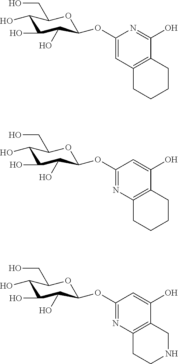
C1(O)C(O)C(O)C(OC2=CC3=C(C(O)=N2)CCCC3)OC1CO.C1(O)C(O)C(O)C(OC2=NC3=C(C(O)=C2)CCCC3)OC1CO.C1(O)C(O)C(O)C(OC2=NC3=C(C(O)=C2)CNCC3)OC1CO
